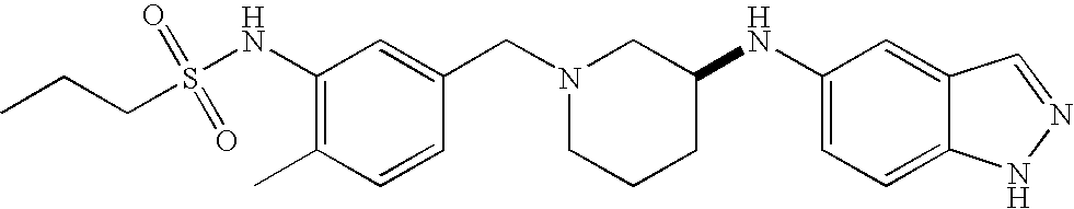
C1(NS(=O)(=O)CCC)=C(C)C=CC(CN2CCCC(NC3=CC=C4C(=C3)C=NN4)C2)=C1
